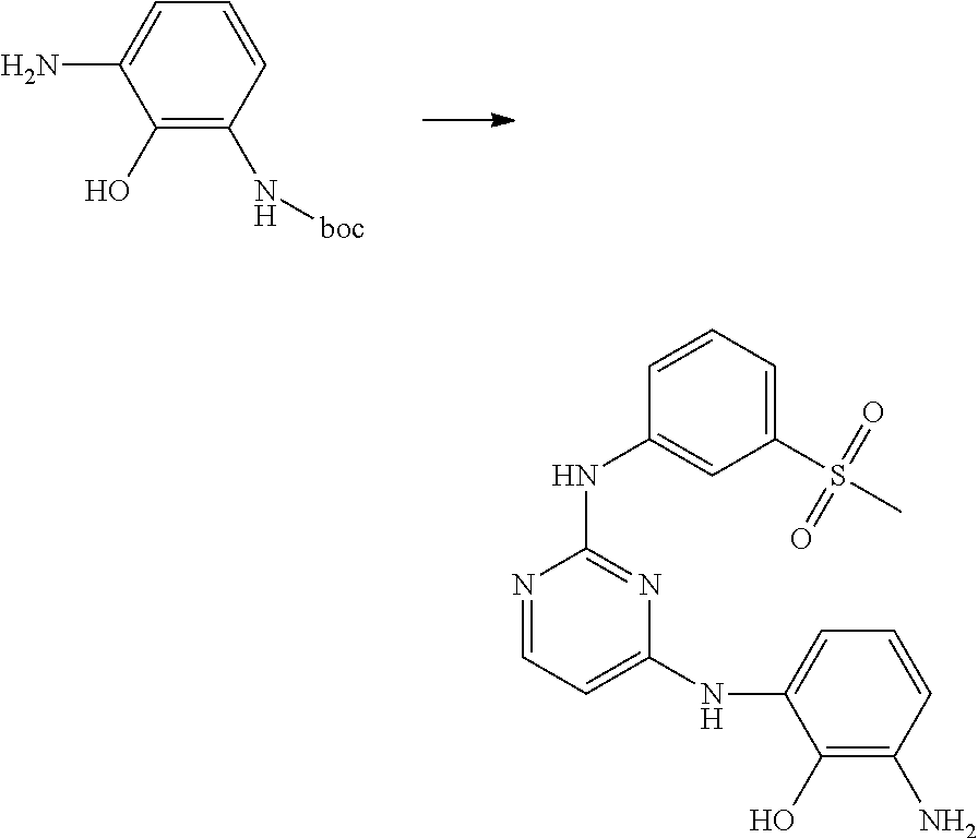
C1=C(N)C(O)=C(N[boc])C=C1.C1=CC(NC2=NC(NC3=CC=CC(N)=C3O)=CC=N2)=CC(S(C)(=O)=O)=C1
